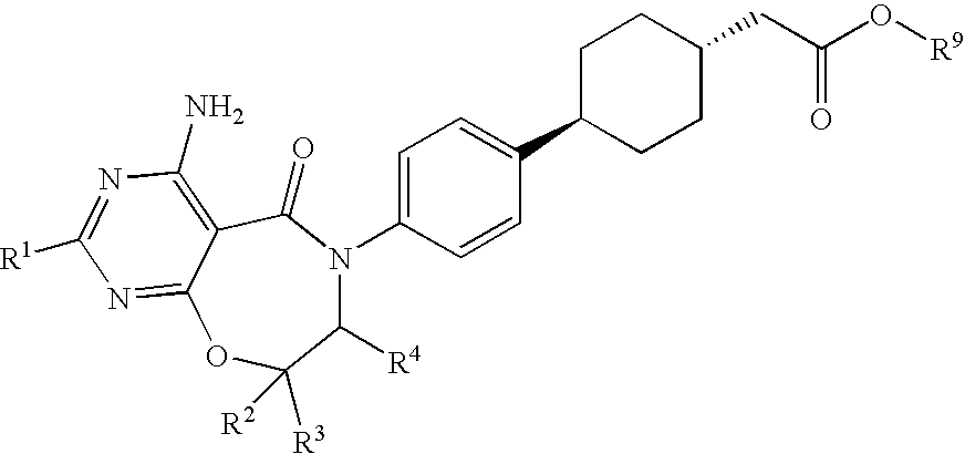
C1(N2C([R4])C([R3])([R2])OC3=NC([R1])=NC(N)=C3C2=O)=CC=C(C2CCC(CC(O[R9])=O)CC2)C=C1
